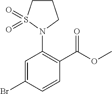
C1=C(Br)C=CC(C(OC)=O)=C1N1S(=O)(=O)CCC1
